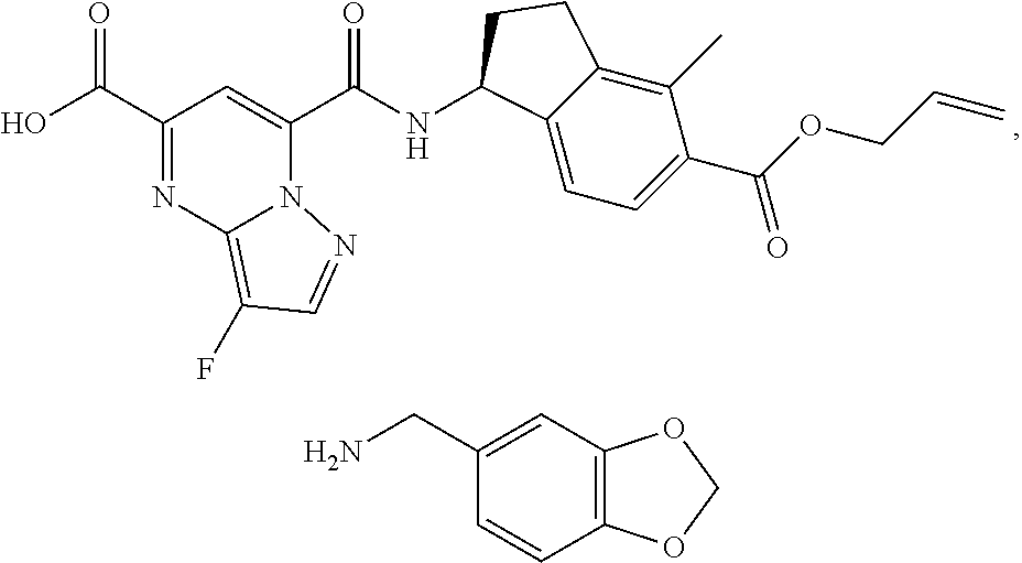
OC(C1=NC2=C(F)C=NN2C(C(NC2C3=CC=C(C(=O)OCC=C)C(C)=C3CC2)=O)=C1)=O.C1=CC2=C(C=C1CN)OCO2
